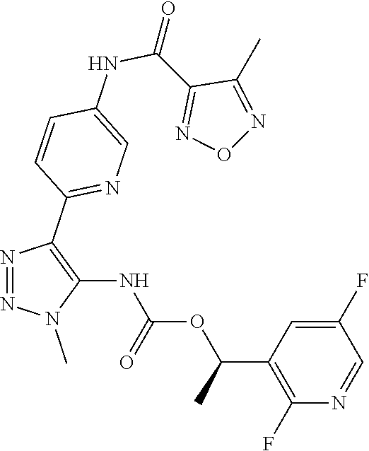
N1=NN(C)C(NC(OC(C2=C(F)N=CC(F)=C2)C)=O)=C1C1=NC=C(NC(C2=NON=C2C)=O)C=C1
